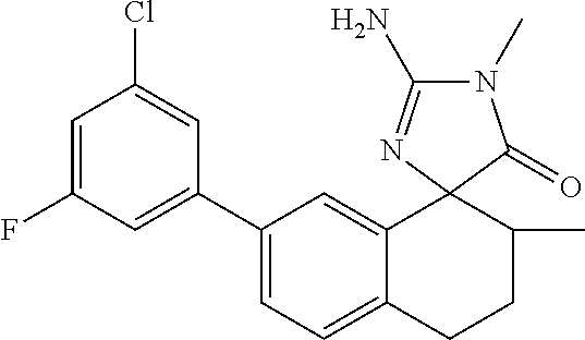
C1(C2=CC(F)=CC(Cl)=C2)=CC=C2C(=C1)C1(C(C)CC2)N=C(N)N(C)C1=O
